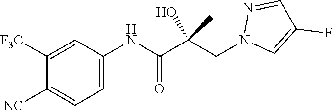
C1([F3C])=CC(NC(C(CN2C=C(F)C=N2)(O)C)=O)=CC=C1[NC]
